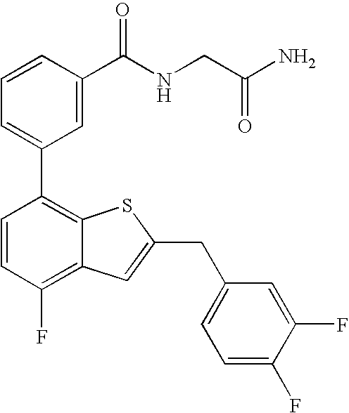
C1=CC(C(NCC(N)=O)=O)=CC(C2=C3C(=C(F)C=C2)C=C(CC2=CC=C(F)C(F)=C2)S3)=C1
